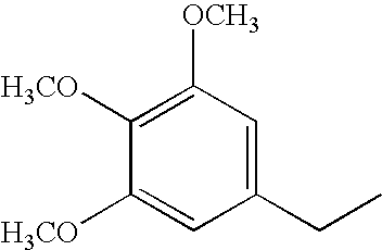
C1(CC)=CC([OCH3])=C([H3CO])C([H3CO])=C1
